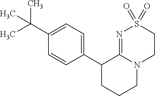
C1(C2CCCN3C2=NS(=O)(=O)CC3)=CC=C(C(C)(C)C)C=C1
